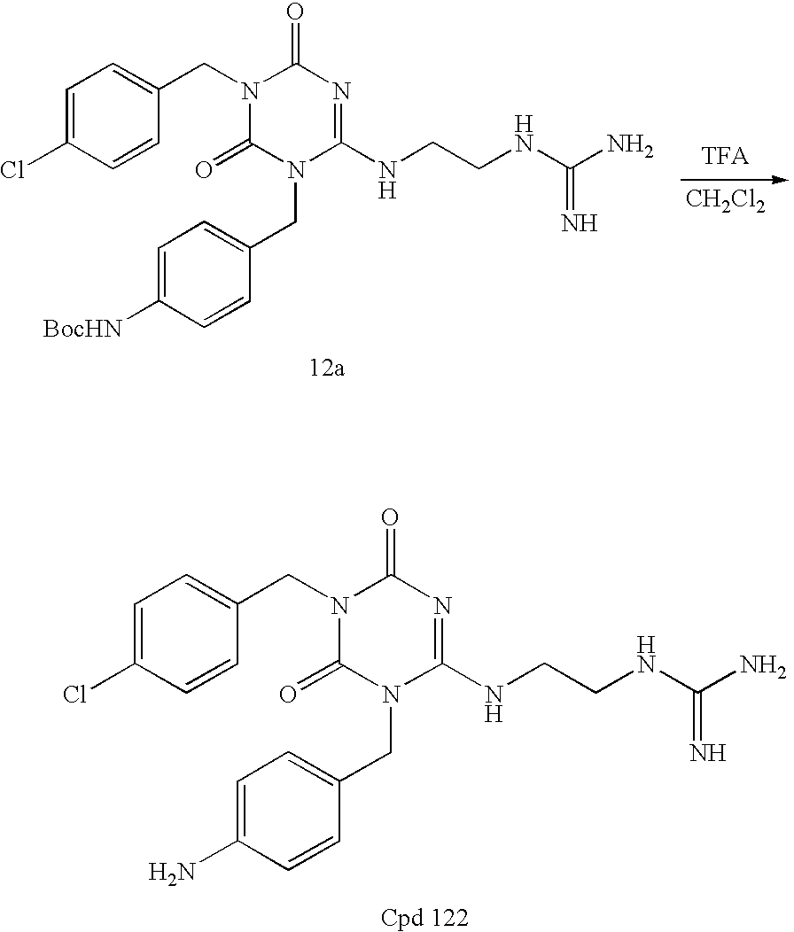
C(N1C(=O)N(CC2=CC=C([BocHN])C=C2)C(NCCNC(N)=N)=NC1=O)C1=CC=C(Cl)C=C1.[CH2Cl2].C(N1C(=O)N(CC2=CC=C(N)C=C2)C(NCCNC(N)=N)=NC1=O)C1=CC=C(Cl)C=C1
